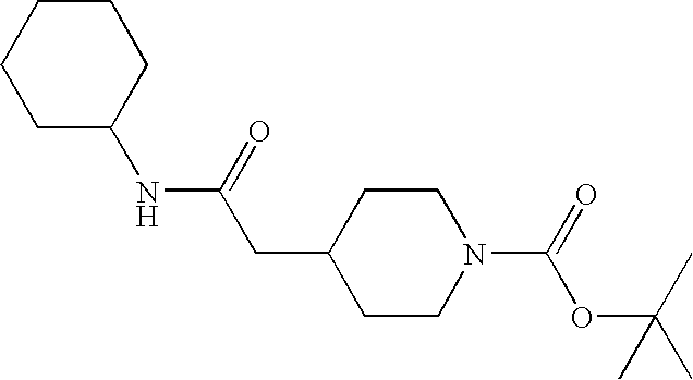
C1CC(NC(CC2CCN(C(=O)OC(C)(C)C)CC2)=O)CCC1
